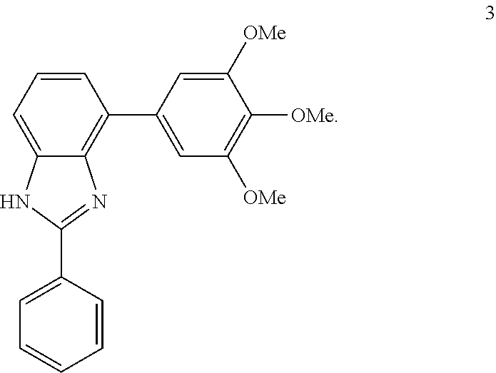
C1=CC=C2C(=C1C1=CC([OMe])=C([OMe])C([OMe])=C1)N=C(C1=CC=CC=C1)N2
